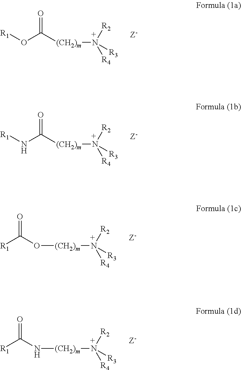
[R1]OC([(CH2)m]N([R4])([R2])[R3])=O.[Z-].[R1]NC([(CH2)m]N([R4])([R2])[R3])=O.[Z-].[Z-].[R1]C(=O)O[(CH2)m]N([R4])([R2])[R3].[Z-].[R1]C(=O)N[(CH2)m]N([R4])([R2])[R3]
